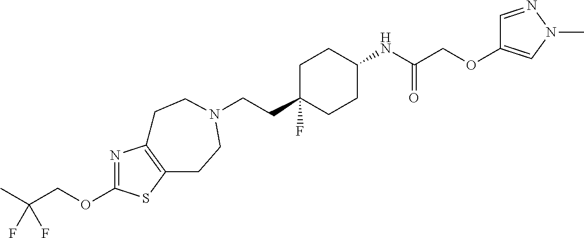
N1=C(OCC(F)(F)C)SC2=C1CCN(CCC1(F)CCC(NC(COC3=CN(C)N=C3)=O)CC1)CC2
